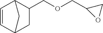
C1=CC2CC(COCC3OC3)C1C2
